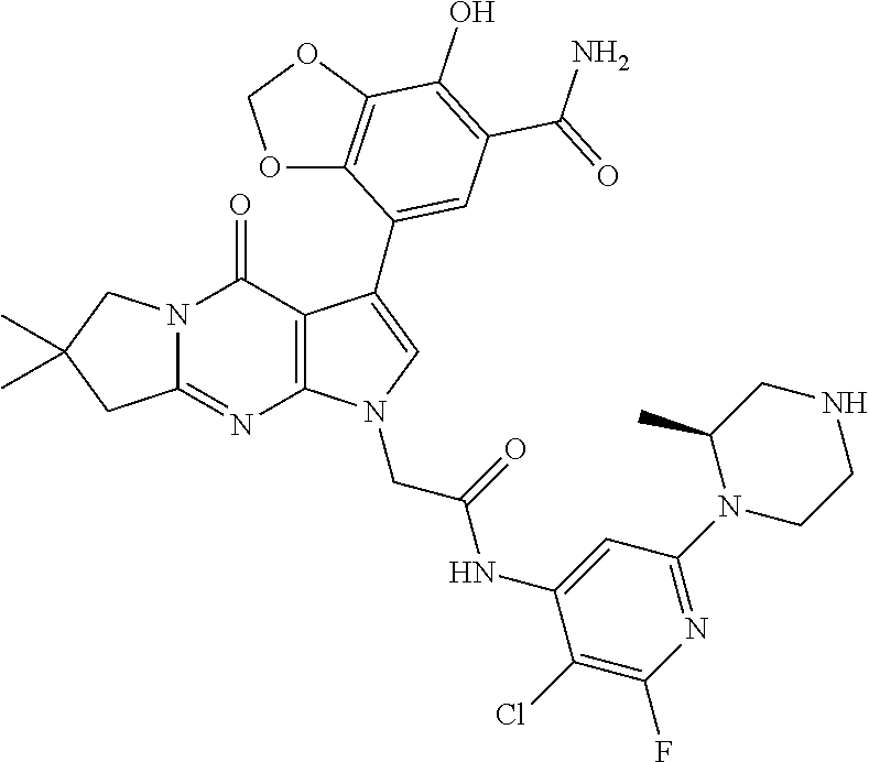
C12=NC3=C(C(=O)N1CC(C)(C)C2)C(C1=CC(C(=O)N)=C(O)C2=C1OCO2)=CN3CC(NC1=CC(N2CCNCC2C)=NC(F)=C1Cl)=O
